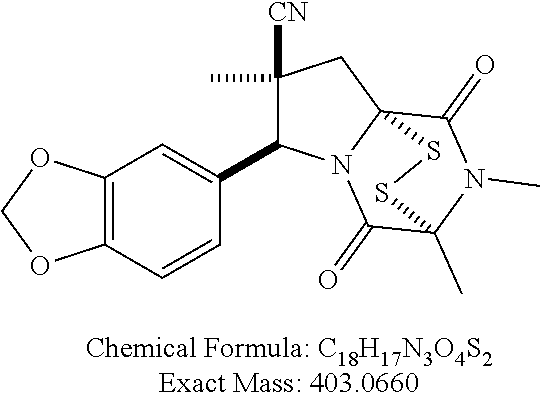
C12=C(C=CC(C3C([CN])(C)CC45C(=O)N(C)C(C)(C(=O)N34)SS5)=C1)OCO2
